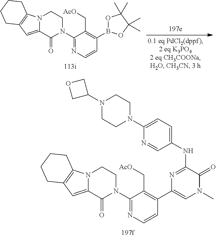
N12C(=CC3=C1CCCC3)C(=O)N(C1=NC=CC(C3=CN(C)C(=O)C(NC4=CC=C(N5CCN(C6COC6)CC5)N=C4)=N3)=C1C[AcO])CC2.N12C(=CC3=C1CCCC3)C(=O)N(C1=NC=CC(B3OC(C)(C)C(C)(C)O3)=C1C[AcO])CC2
